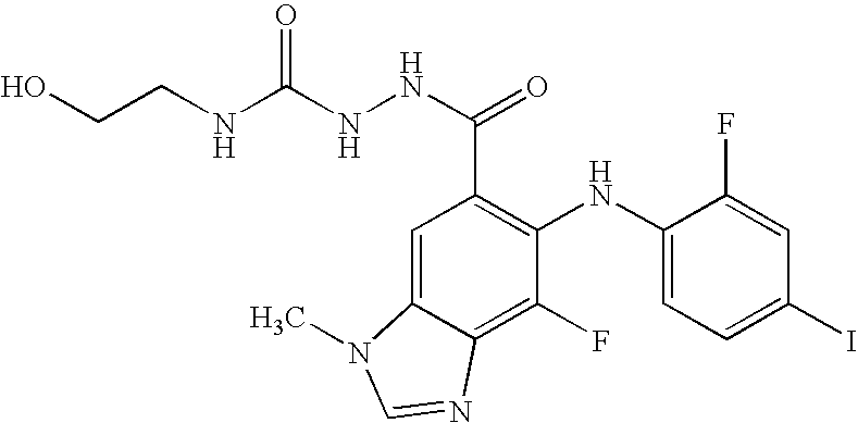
N(CCO)C(NNC(=O)C1=C(NC2=CC=C(I)C=C2F)C(F)=C2C(=C1)N(C)C=N2)=O
